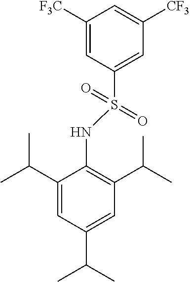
C1=C(C(C)C)C=C(C(C)C)C(NS(C2=CC([CF3])=CC([F3C])=C2)(=O)=O)=C1C(C)C
